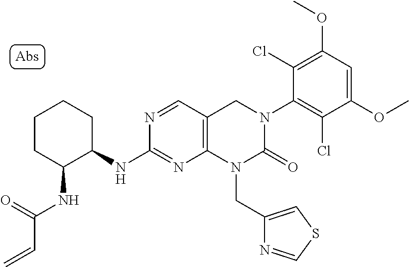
C1(NC2C(NC(C=C)=O)CCCC2)=NC2=C(C=N1)CN(C1=C(Cl)C(OC)=CC(OC)=C1Cl)C(=O)N2CC1=CSC=N1
